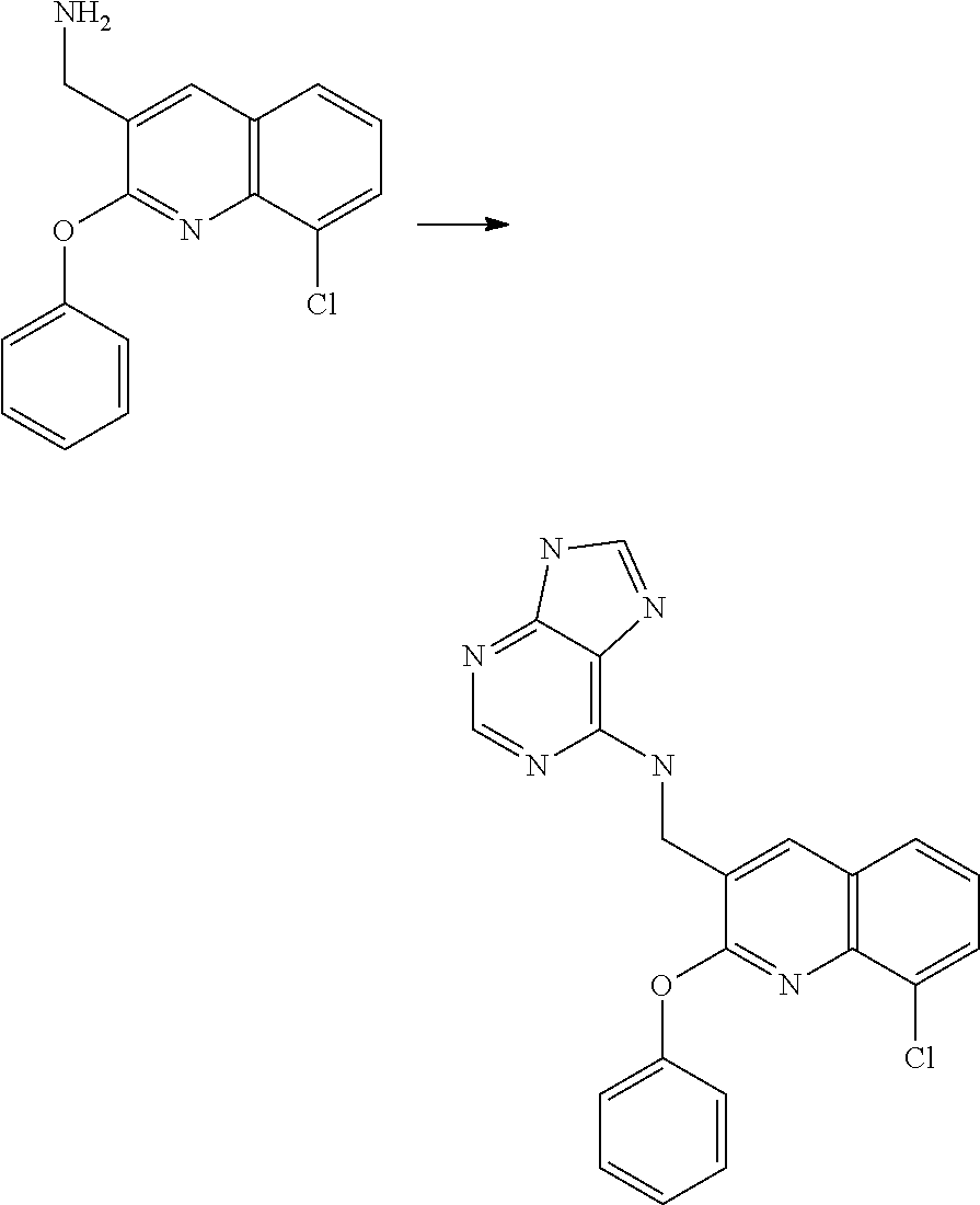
C12=C(C(Cl)=CC=C1)N=C(OC1=CC=CC=C1)C(CN)=C2.C1(CNC2=C3C(=NC=N2)NC=N3)=CC2=C(N=C1OC1=CC=CC=C1)C(Cl)=CC=C2
